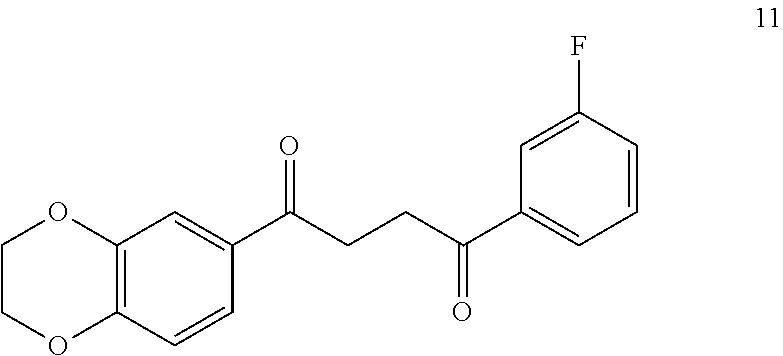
C12=C(C=CC(C(CCC(C3=CC=CC(F)=C3)=O)=O)=C1)OCCO2
